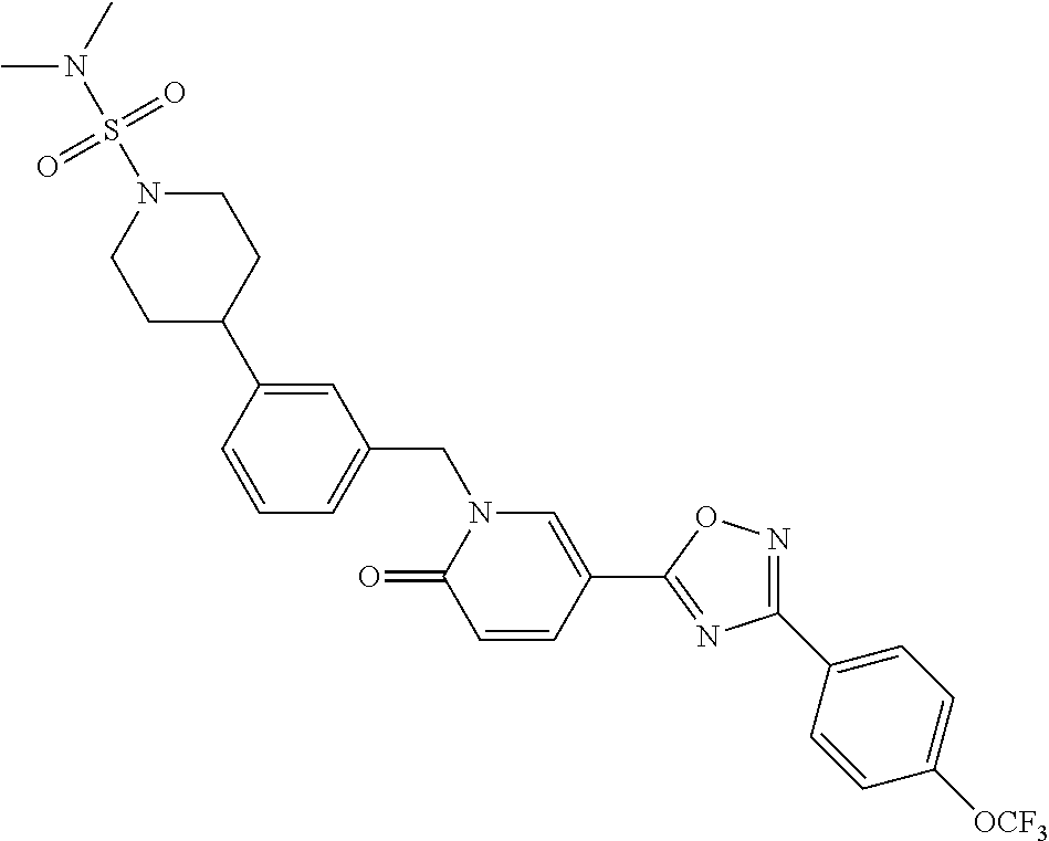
C1=CC(C2CCN(S(=O)(N(C)C)=O)CC2)=CC(CN2C(=O)C=CC(C3=NC(C4=CC=C([OCF3])C=C4)=NO3)=C2)=C1
